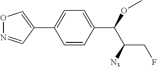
O1N=CC(C2=CC=C(C(C(CF)[N3])OC)C=C2)=C1
